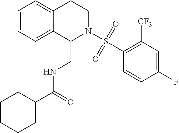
C1=CC=C2C(=C1)CCN(S(C1=C([CF3])C=C(F)C=C1)(=O)=O)C2CNC(C1CCCCC1)=O
